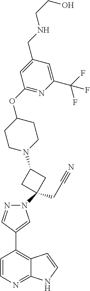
C1=CN=C2C(=C1C1=CN(C3(CC#N)CC(N4CCC(OC5=NC(C(F)(F)F)=CC(CNCCO)=C5)CC4)C3)N=C1)C=CN2
